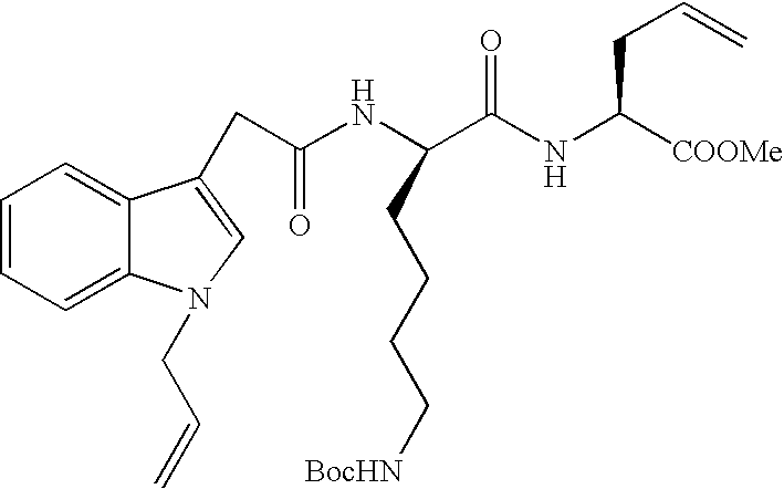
C1=CC=C2C(=C1)C(CC(=O)NC(CCCC[BocHN])C(=O)NC(CC=C)[COOMe])=CN2CC=C
